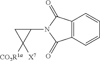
C12=C(C=CC=C1)C(=O)N(C1CC1([CO2R1a])[X7])C2=O
